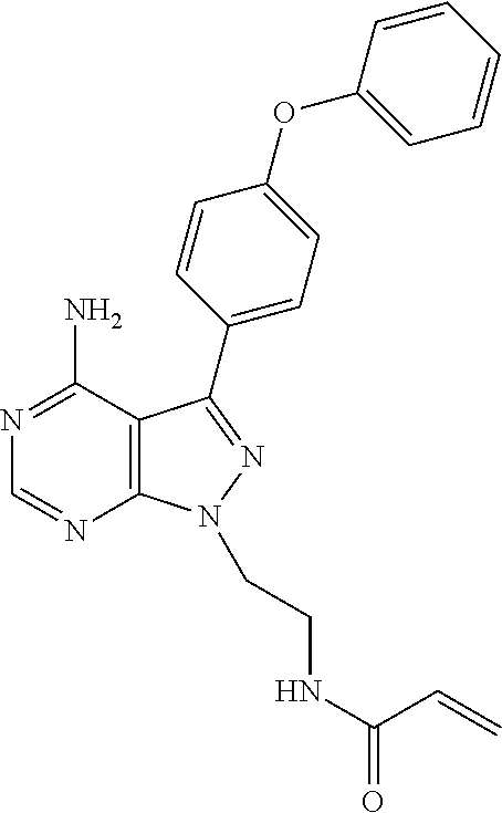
N1=C(N)C2=C(N=C1)N(CCNC(=O)C=C)N=C2C1=CC=C(OC2=CC=CC=C2)C=C1
